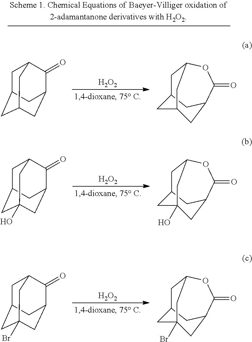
[H2O2].C1C2CC3(O)CC(C(=O)C1C3)C2.C1C2CC3C(=O)OC1CC(O)(C2)C3.[H2O2].C1C2CC3(Br)CC(C(=O)C1C3)C2.C1C2CC3C(=O)OC1CC(Br)(C2)C3.[H2O2].C1C2CC3CC(C(=O)C1C3)C2.C1C2CC3C(=O)OC1CC(C2)C3
